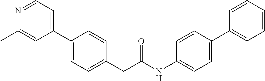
C1(C2=CC=C(CC(NC3=CC=C(C4=CC=CC=C4)C=C3)=O)C=C2)=CC=NC(C)=C1
